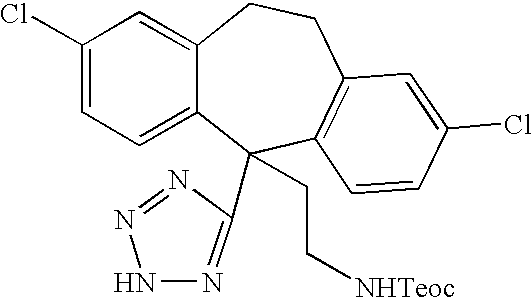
C1(Cl)=CC=C2C(=C1)CCC1=C(C2(C2=NNN=N2)CC[NHTeoc])C=CC(Cl)=C1
